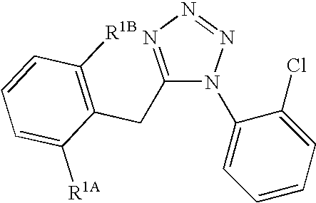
C1(CC2=C([R1B])C=CC=C2[R1A])=NN=NN1C1=CC=CC=C1Cl
